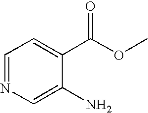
C1=NC=C(N)C(C(OC)=O)=C1
